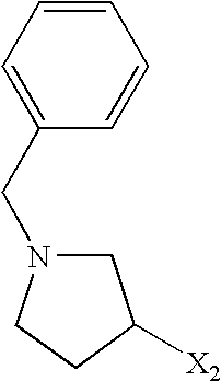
C1=C(CN2CC([X2])CC2)C=CC=C1
